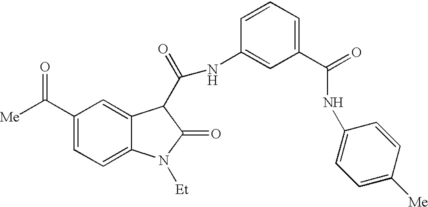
[Me]C(C1=CC=C2C(=C1)C(C(=O)NC1=CC(C(NC3=CC=C([Me])C=C3)=O)=CC=C1)C(=O)N2[Et])=O
